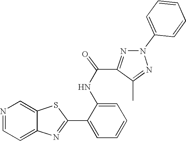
C12=CC=NC=C1SC(C1=CC=CC=C1NC(=O)C1=NN(C3=CC=CC=C3)N=C1C)=N2
